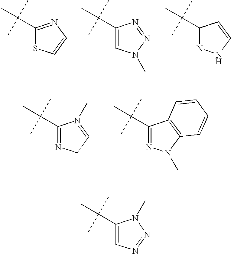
C1(C(C)(C)C)=NC=CS1.C1(C(C)(C)C)=CN(C)N=N1.C1(C(C)(C)C)=NNC=C1.C1(C(C)(C)C)=NCC=N1C.C1(C(C)(C)C)=NN(C)C2=C1C=CC=C2.C1(C(C)(C)C)=CN=NN1C
